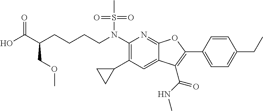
C(CCN(C1=C(C2CC2)C=C2C(=N1)OC(C1=CC=C(CC)C=C1)=C2C(NC)=O)S(C)(=O)=O)CC(C(O)=O)COC
